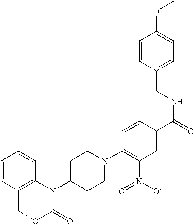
C1=CC2=C(C=C1)N(C1CCN(C3=C([N+](=O)[O-])C=C(C(=O)NCC4=CC=C(OC)C=C4)C=C3)CC1)C(=O)OC2
